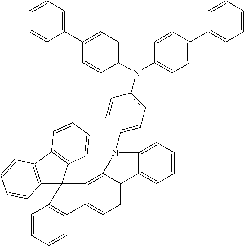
C12=C(C3=C(C=CC=C3)C13C1=C4C(=CC=C1C1=C3C=CC=C1)C1=CC=CC=C1N4C1=CC=C(N(C3=CC=C(C4=CC=CC=C4)C=C3)C3=CC=C(C4=CC=CC=C4)C=C3)C=C1)C=CC=C2
